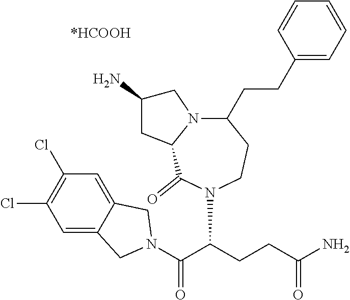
C(C(CCC(N)=O)N1C(=O)C2N(CC(N)C2)C(CCC2=CC=CC=C2)CC1)(=O)N1CC2=CC(Cl)=C(Cl)C=C2C1
